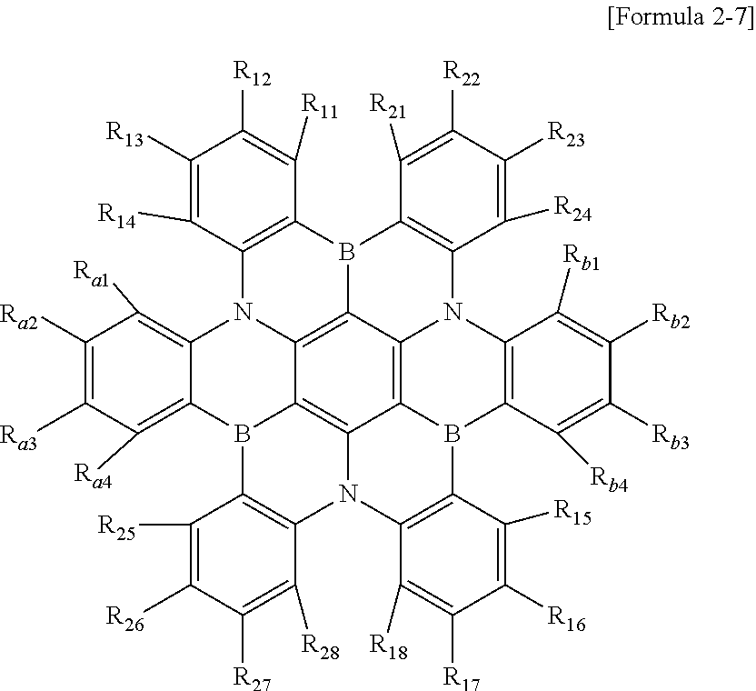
C12=C(B3C4=C5N1C1=C([Ra1])C([Ra2])=C([Ra3])C([Ra4])=C1B1C5=C5C6=C4N(C4=C3C([R21])=C([R22])C([R23])=C4[R24])C3=C(B6C4=C(N5C5=C1C([R25])=C([R26])C([R27])=C5[R28])C([R18])=C([R17])C([R16])=C4[R15])C([Rb4])=C([Rb3])C([Rb2])=C3[Rb1])C([R11])=C([R12])C([R13])=C2[R14]
